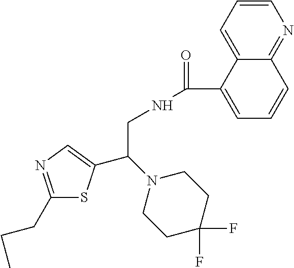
C1(CCC)=NC=C(C(N2CCC(F)(F)CC2)CNC(=O)C2=CC=CC3=NC=CC=C23)S1
